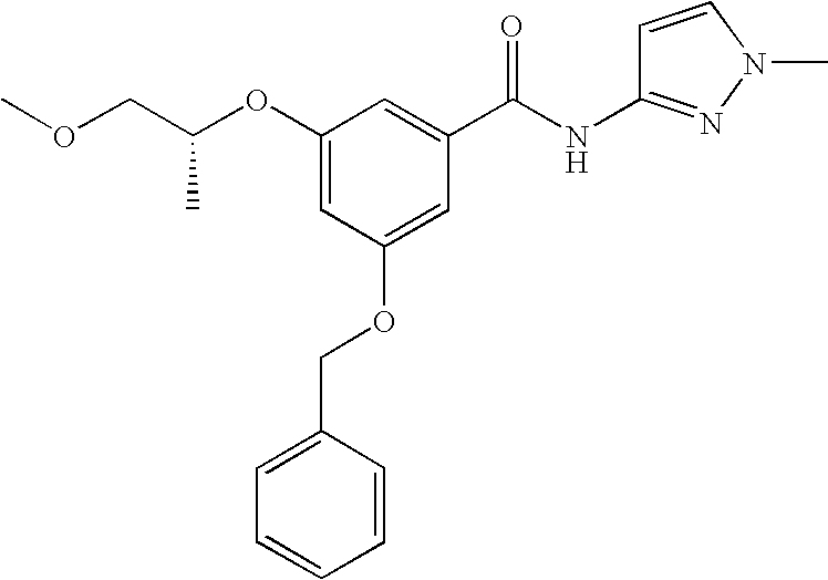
O(C1=CC(OCC2=CC=CC=C2)=CC(C(NC2=NN(C)C=C2)=O)=C1)C(COC)C
